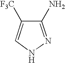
C1(N)=NNC=C1[F3C]
